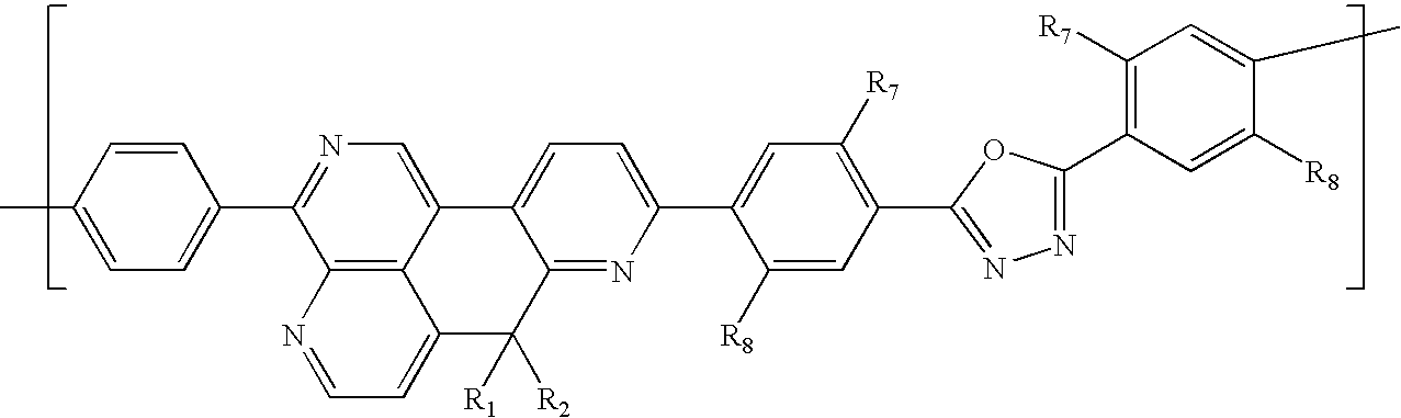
C1(C2=CC=C(C)C=C2)=NC=C2C3=C1N=CC=C3C([R2])([R1])C1=NC(C3=CC([R7])=C(C4=NN=C(C5=C([R7])C=C(C)C([R8])=C5)O4)C=C3[R8])=CC=C21
